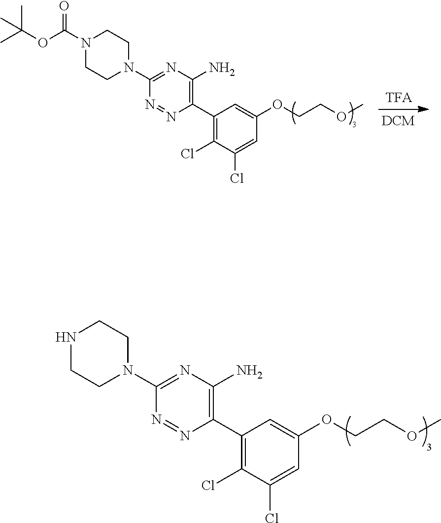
C1(C2=C(N)N=C(N3CCNCC3)N=N2)=C(Cl)C(Cl)=CC(OCCOC)=C1.C1(C2=C(N)N=C(N3CCN(C(=O)OC(C)(C)C)CC3)N=N2)=C(Cl)C(Cl)=CC(OCCOC)=C1
